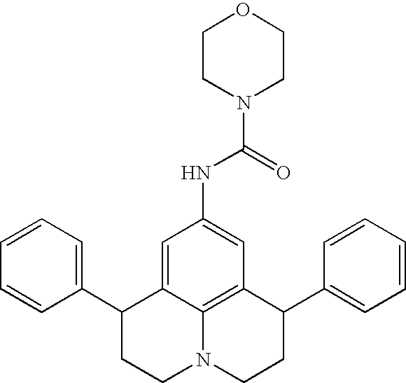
C1=CC=C(C2CCN3C4=C(C(C5=CC=CC=C5)CC3)C=C(NC(N3CCOCC3)=O)C=C24)C=C1
